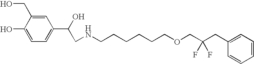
C1(O)=CC=C(C(O)CNCCCCCCOCC(CC2=CC=CC=C2)(F)F)C=C1CO
